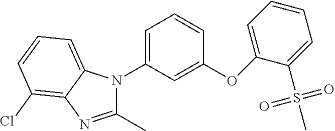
C1(C)=NC2=C(Cl)C=CC=C2N1C1=CC=CC(OC2=CC=CC=C2S(C)(=O)=O)=C1
